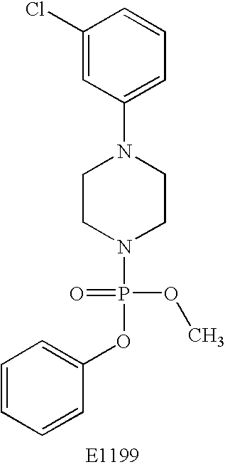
C1(Cl)=CC(N2CCN(P(OC3=CC=CC=C3)(=O)OC)CC2)=CC=C1
